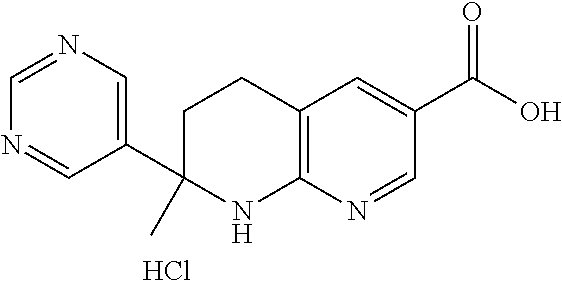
C1C(C)(C2=CN=CN=C2)NC2=C(C1)C=C(C(O)=O)C=N2.Cl
